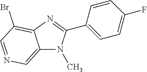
C12=CN=CC(Br)=C1N=C(C1=CC=C(F)C=C1)N2C
